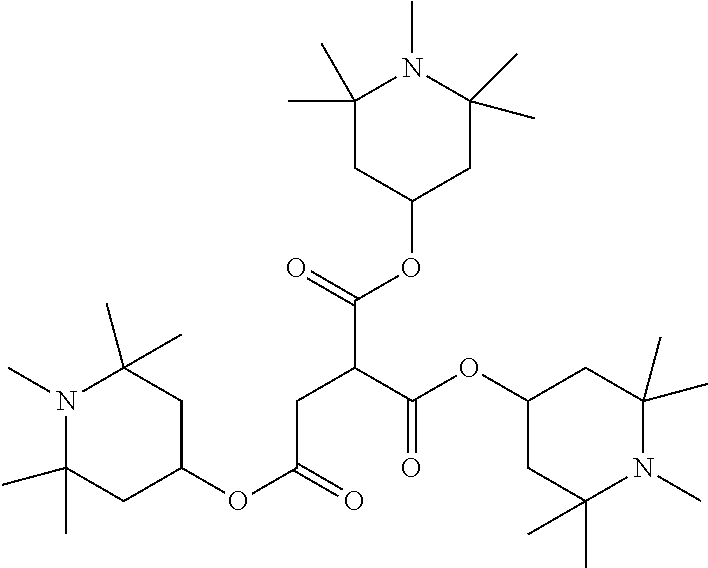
N1(C)C(C)(C)CC(OC(C(CC(OC2CC(C)(C)N(C)C(C)(C)C2)=O)C(OC2CC(C)(C)N(C)C(C)(C)C2)=O)=O)CC1(C)C
